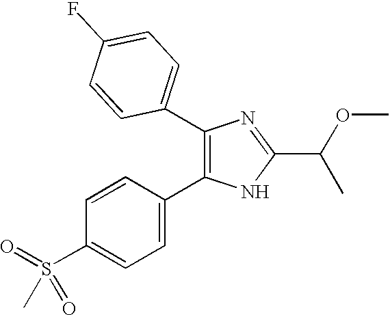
C1(C2=CC=C(F)C=C2)=C(C2=CC=C(S(=O)(C)=O)C=C2)NC(C(C)OC)=N1
